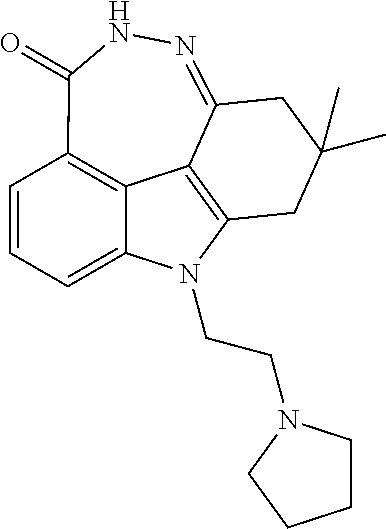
C1=CC=C2C3=C1C(=O)NN=C1C3=C(N2CCN2CCCC2)CC(C)(C)C1
